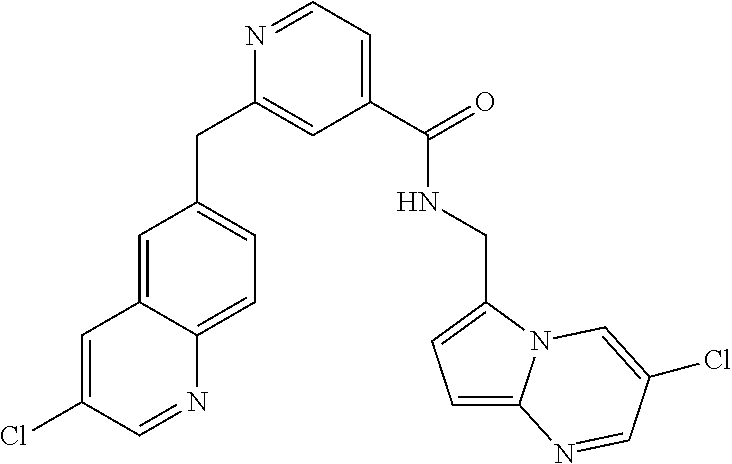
C1=C2C(=CC=C1CC1=CC(C(=O)NCC3=CC=C4N3C=C(Cl)C=N4)=CC=N1)N=CC(Cl)=C2
